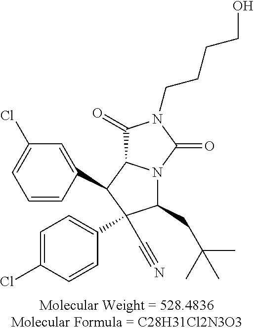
C1(CC(C)(C)C)N2C(C(C3=CC(Cl)=CC=C3)C1(C#N)C1=CC=C(Cl)C=C1)C(=O)N(CCCCO)C2=O
